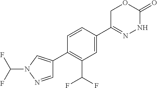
C1(C2=CN(C(F)F)N=C2)=C(C(F)F)C=C(C2=NNC(=O)OC2)C=C1
